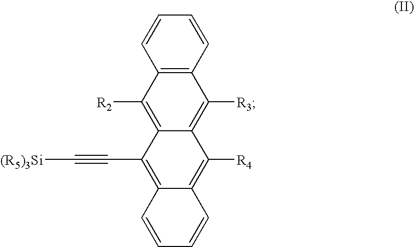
C12=C(C=CC=C1)C([R3])=C1C(=C2[R2])C(C#C[(R5)3Si])=C2C(=C1[R4])C=CC=C2
